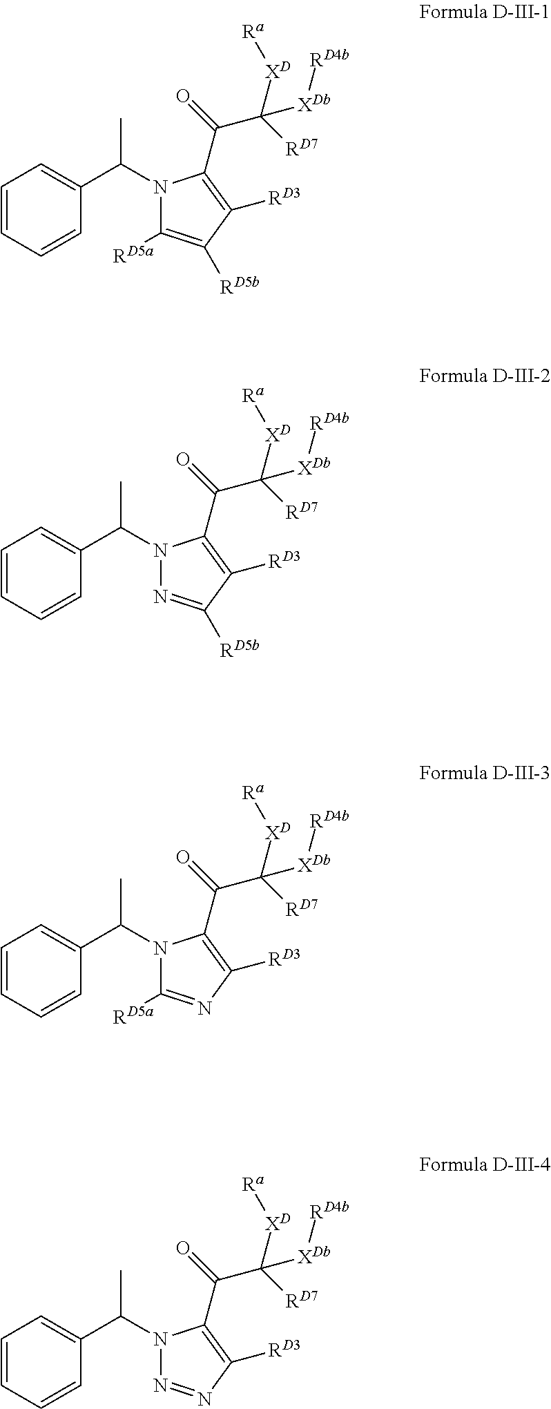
C1=CC=CC(C(C)N2C([RD5a])=C([RD5b])C([RD3])=C2C(=O)C([RD7])([XD][Ra])[XDb][RD4b])=C1.C1=CC=CC(C(C)N2N=C([RD5b])C([RD3])=C2C(=O)C([RD7])([XD][Ra])[XDb][RD4b])=C1.C1=CC=CC(C(C)N2C([RD5a])=NC([RD3])=C2C(=O)C([RD7])([XD][Ra])[XDb][RD4b])=C1.C1=CC=CC(C(C)N2N=NC([RD3])=C2C(=O)C([RD7])([XD][Ra])[XDb][RD4b])=C1
